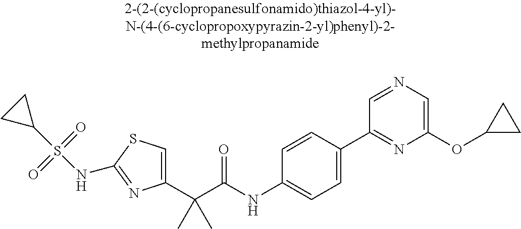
C1(C(C(NC2=CC=C(C3=NC(OC4CC4)=CN=C3)C=C2)=O)(C)C)=CSC(NS(C2CC2)(=O)=O)=N1
